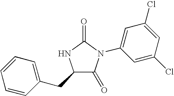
C1(CC2C(=O)N(C3=CC(Cl)=CC(Cl)=C3)C(=O)N2)=CC=CC=C1
